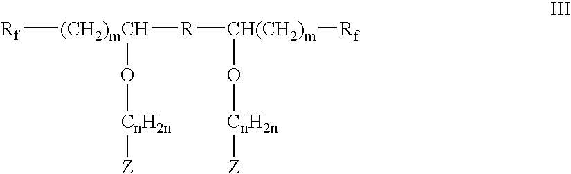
[(CH2)mCH](O[CnH2n][Z])([R][CH(CH2)m](O[CnH2n][Z])[Rf])[Rf]
